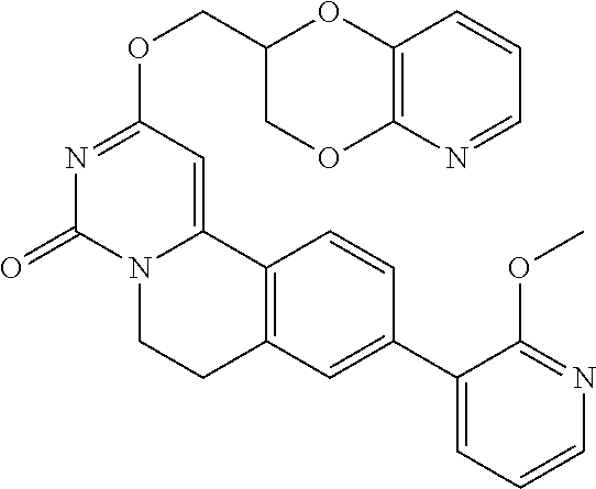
C(OC1=NC(=O)N2C(=C1)C1=C(CC2)C=C(C2=CC=CN=C2OC)C=C1)C1COC2=C(O1)C=CC=N2
